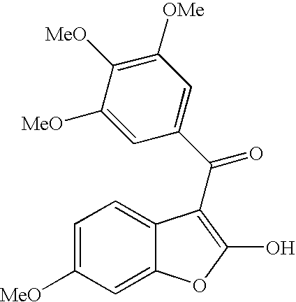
C1=C([MeO])C=C2C(=C1)C(C(C1=CC([OMe])=C([MeO])C([MeO])=C1)=O)=C(O)O2
